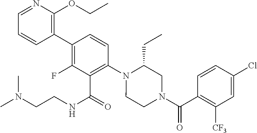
C1(C2=C(F)C(C(NCCN(C)C)=O)=C(N3CCN(C(=O)C4=C([CF3])C=C(Cl)C=C4)CC3CC)C=C2)=C(OCC)N=CC=C1
